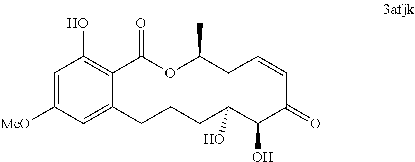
C12=CC([MeO])=CC(O)=C1C(=O)OC(C)CC=CC(=O)C(O)C(O)CCC2
